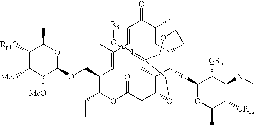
O1C(=O)CC2OCC(=NO[R3])COCCC(CC(C)C(=O)C=CC(C)=CC(COC3OC(C)C([Rp1O])C([MeO])C3[MeO])C1CC)C(OC1OC(C)C([OR12])C(N(C)C)C1[ORp])C2C
